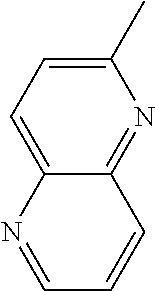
C1(C)=CC=C2C(=N1)C=CC=N2
